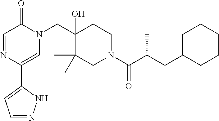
C1(C2=CN(CC3(O)C(C)(C)CN(C(=O)C(CC4CCCCC4)C)CC3)C(=O)C=N2)=CC=NN1
